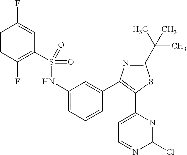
FC1=CC(S(=O)(=O)NC2=CC=CC(C3=C(C4=CC=NC(Cl)=N4)SC(C(C)(C)C)=N3)=C2)=C(F)C=C1
